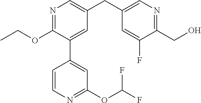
C1(OCC)=NC=C(CC2=CN=C(CO)C(F)=C2)C=C1C1=CC(OC(F)F)=NC=C1
